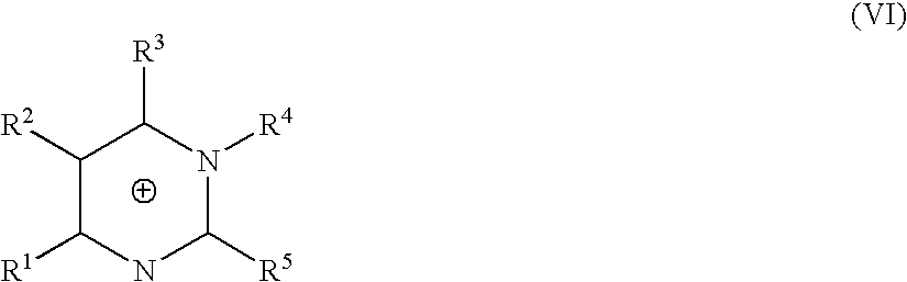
C1([R2])C([R1])NC([R5])N([R4])C1[R3]
